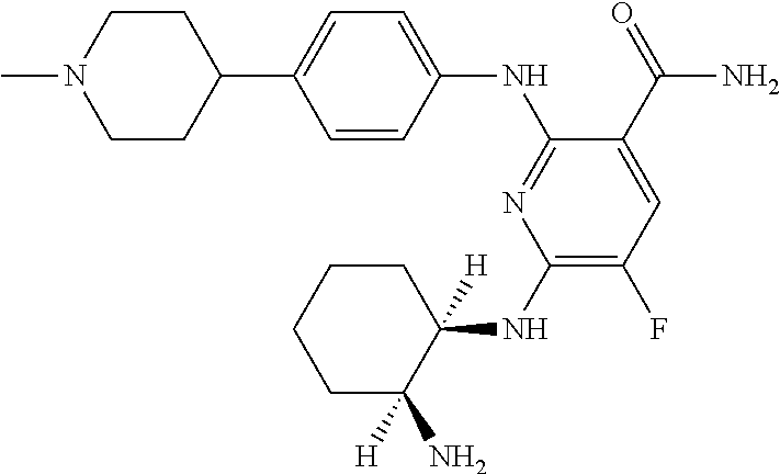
C1(NC2([H])CCCCC2(N)[H])=C(F)C=C(C(=O)N)C(NC2=CC=C(C3CCN(C)CC3)C=C2)=N1
